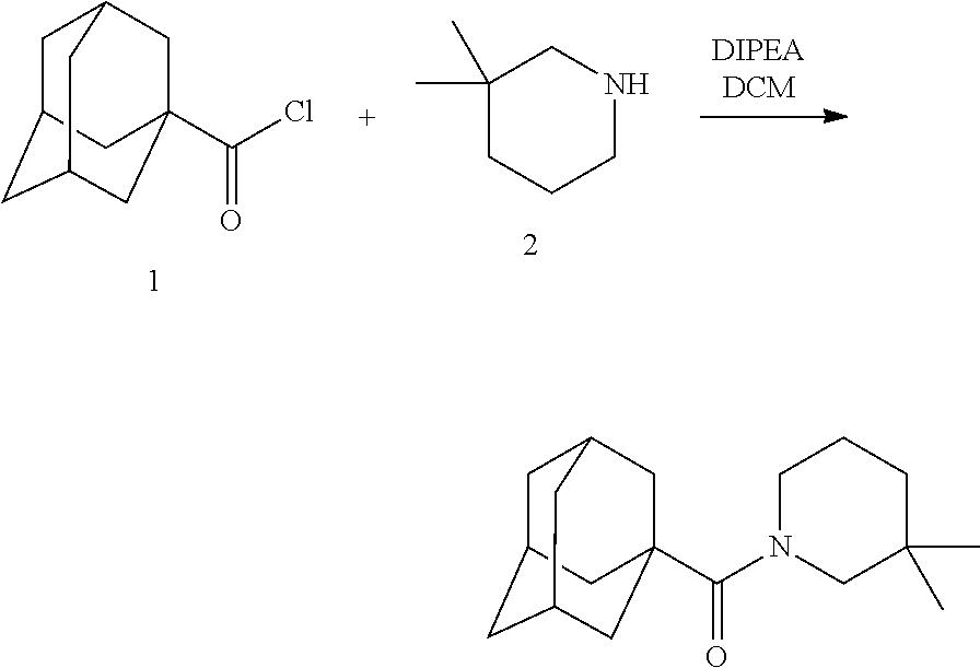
C1C2CC3CC(C(N4CC(C)(C)CCC4)=O)(CC1C3)C2.C1C2CC3CC(C(Cl)=O)(CC1C3)C2.C1(C)(C)CCCNC1
